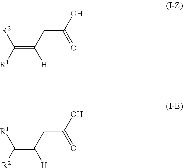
[R1]C(=C(CC(O)=O)[H])[R2].[R2]C(=C(CC(O)=O)[H])[R1]
